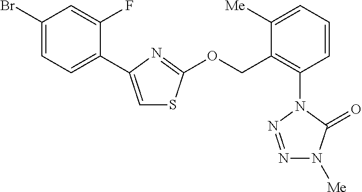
C1=C(C2=CC=C(Br)C=C2F)N=C(OCC2=C(N3N=NN([Me])C3=O)C=CC=C2[Me])S1
